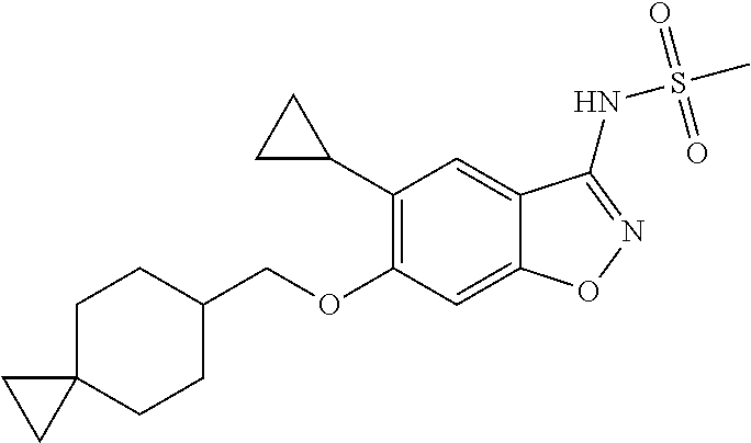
O(C1=C(C2CC2)C=C2C(=C1)ON=C2NS(C)(=O)=O)CC1CCC2(CC1)CC2
